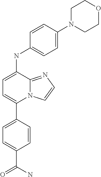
C1=CC(C2=CC=C(NC3=CC=C(N4CCOCC4)C=C3)C3=NC=CN23)=CC=C1C(N)=O
